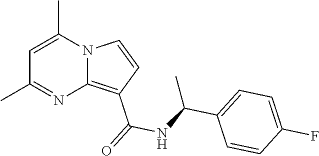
C1=C(C)N2C(=C(C(=O)NC(C3=CC=C(F)C=C3)C)C=C2)N=C1C
